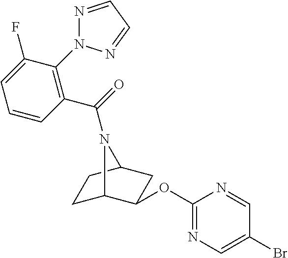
C1C2C(OC3=NC=C(Br)C=N3)CC(C1)N2C(=O)C1=C(N2N=CC=N2)C(F)=CC=C1
